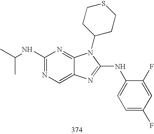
C1(NC(C)C)=NC=C2C(=N1)N(C1CCSCC1)C(NC1=CC=C(F)C=C1F)=N2
